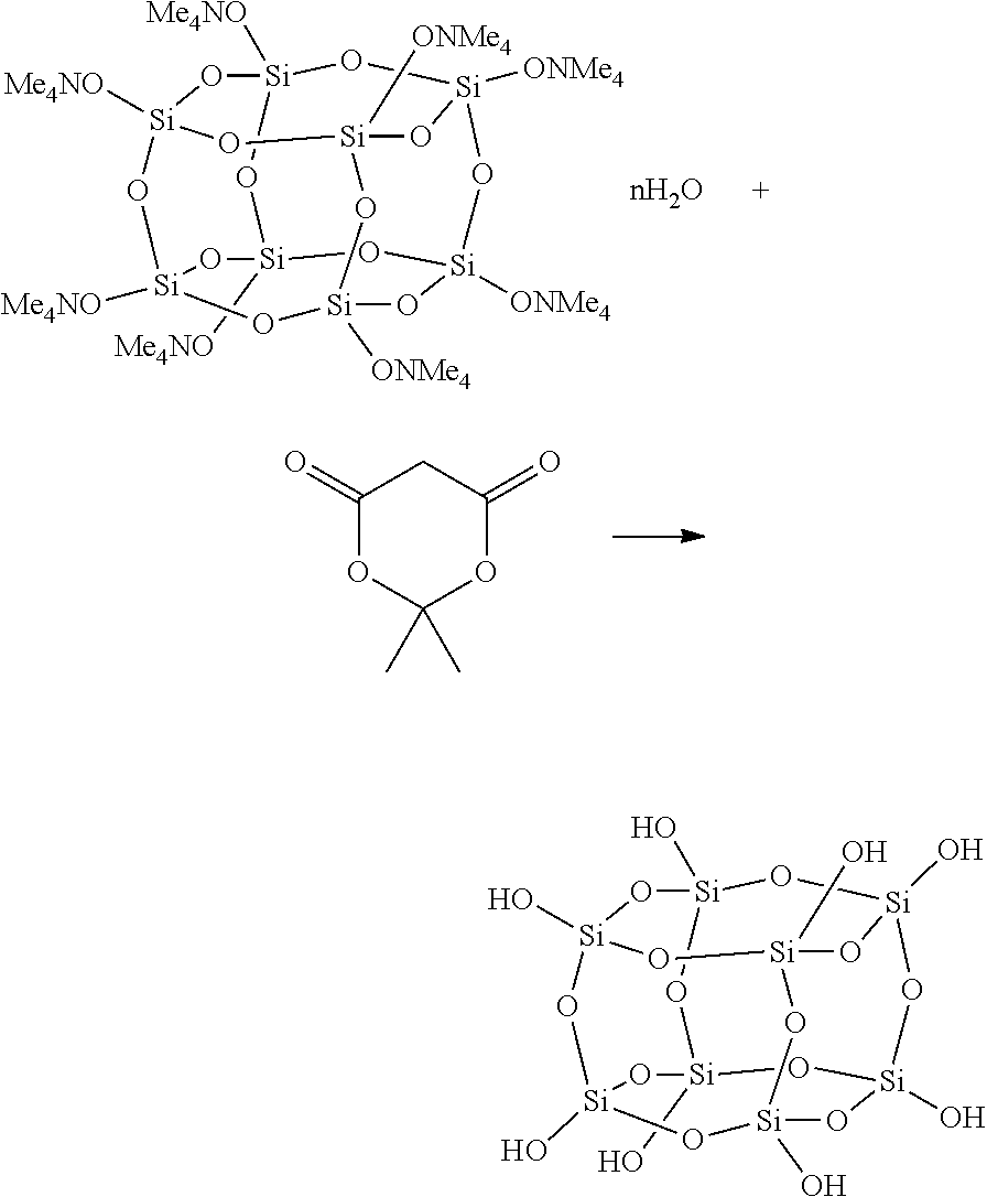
[Si]12([Me4NO])O[Si]3([ONMe4])O[Si]4([ONMe4])O[Si]([Me4NO])(O1)O[Si]1([Me4NO])O[Si]([Me4NO])(O2)O[Si]([ONMe4])(O3)O[Si]([ONMe4])(O4)O1.C1(=O)OC(C)(C)OC(=O)C1.[Si]12(O)O[Si]3(O)O[Si]4(O)O[Si](O)(O1)O[Si]1(O)O[Si](O)(O2)O[Si](O)(O3)O[Si](O)(O4)O1
